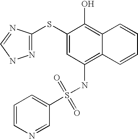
C1=CN=CC(S(NC2=C3C(=C(O)C(SC4=NNC=N4)=C2)C=CC=C3)(=O)=O)=C1
